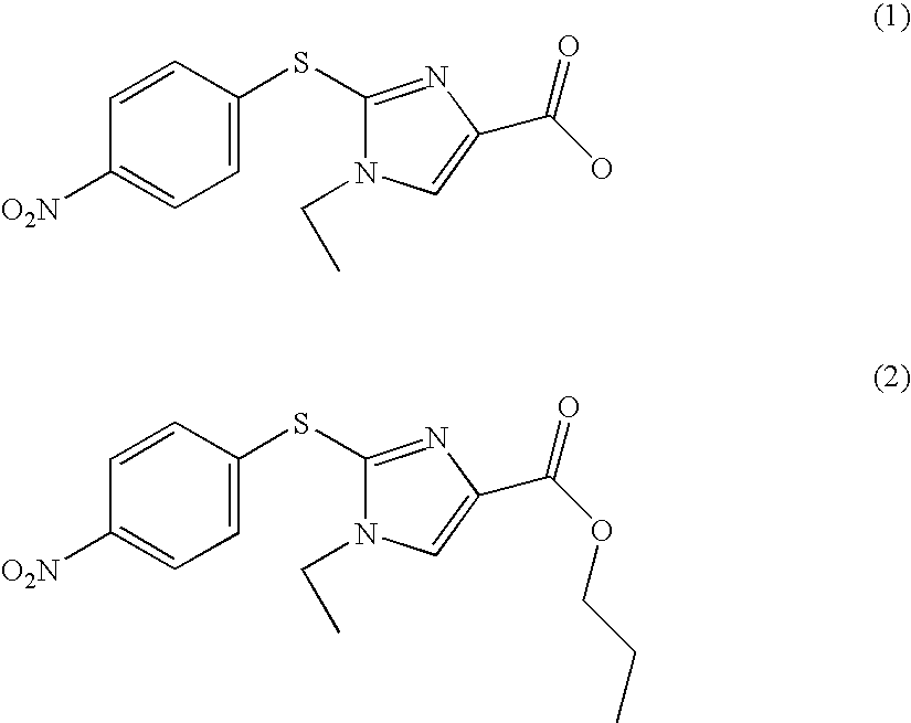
C1=CC(SC2=NC(C(O)=O)=CN2CC)=CC=C1[O2N].C1=CC(SC2=NC(C(OCCC)=O)=CN2CC)=CC=C1[O2N]
